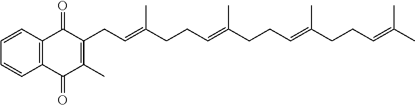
C1=CC2=C(C=C1)C(=O)C(C)=C(CC=C(CCC=C(CCC=C(CCC=C(C)C)C)C)C)C2=O
